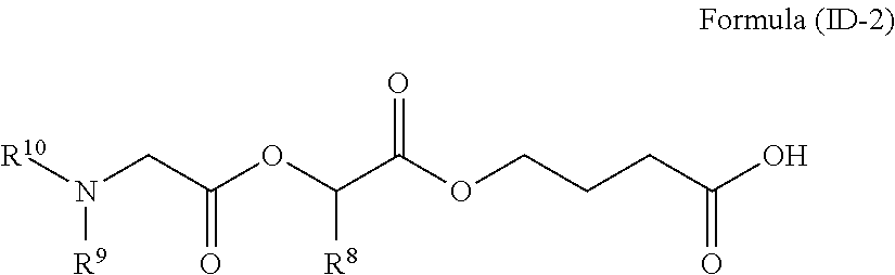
C(C(OCCCC(O)=O)=O)(OC(CN([R10])[R9])=O)[R8]
